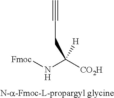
[Fmoc]NC([CO2H])([H])CC#C
